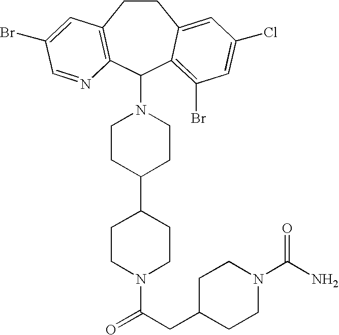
C1CC2=C(C(N3CCC(C4CCN(C(CC5CCN(C(N)=O)CC5)=O)CC4)CC3)C3=C(Br)C=C(Cl)C=C13)N=CC(Br)=C2
